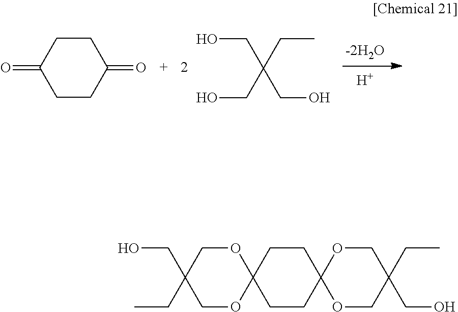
C1CC(=O)CCC1=O.OCC(CO)(CC)CO.[H].OCC1(CC)COC2(OC1)CCC1(CC2)OCC(CC)(CO)CO1
